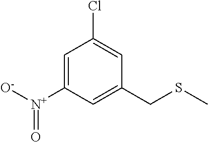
C1=C([N+]([O-])=O)C=C(CSC)C=C1Cl
